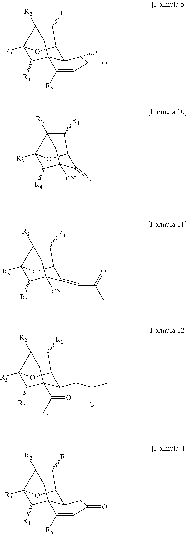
C12([R3])C([R4])C34C(C(O1)C([R1])C2([R2])C3)C(C)C(=O)C=C4[R5].C12([R3])C([R4])C3([CN])C(=O)C(O1)C([R1])C2([R2])C3.C12([R3])C([R4])C3([CN])C(=CC(C)=O)C(O1)C([R1])C2([R2])C3.C12([R3])C([R4])C3(C([R5])=O)C(CC(C)=O)C(O1)C([R1])C2([R2])C3.C12([R3])C([R4])C34C(C(O1)C([R1])C2([R2])C3)CC(=O)C=C4[R5]
